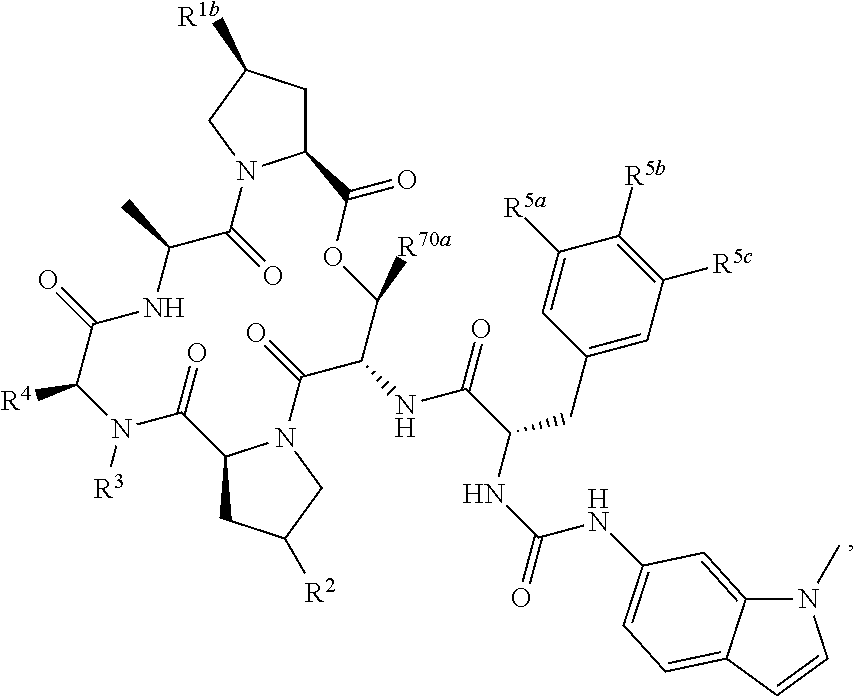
C12CC([R1b])CN1C(=O)C(C)NC(=O)C([R4])N([R3])C(=O)C1CC([R2])CN1C(=O)C(NC(=O)C(CC1=CC([R5c])=C([R5b])C([R5a])=C1)NC(NC1=CC=C3C(=C1)N(C)C=C3)=O)C([R70a])OC2=O
